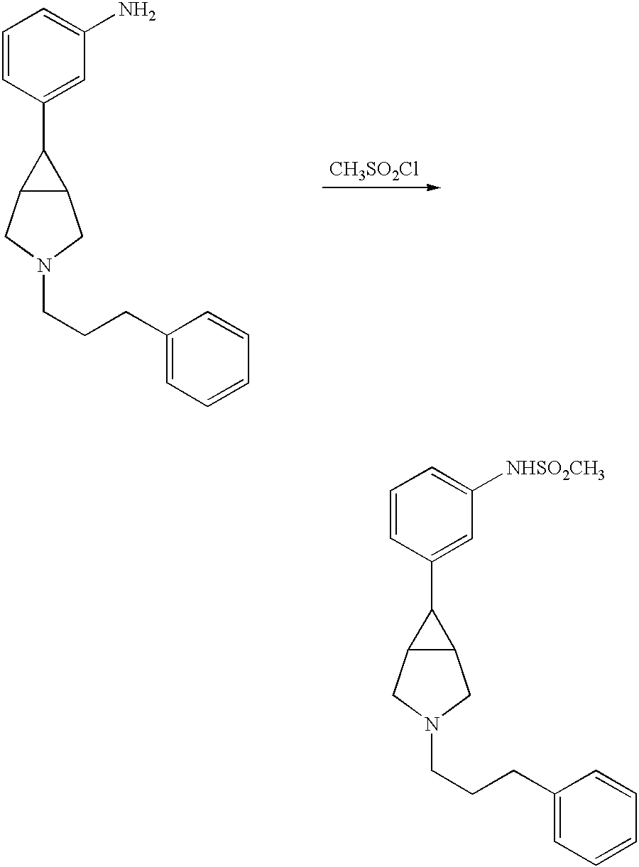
C1=CC(C2C3C2CN(CCCC2=CC=CC=C2)C3)=CC(N)=C1.[CH3SO2Cl].C1=CC(C2C3C2CN(CCCC2=CC=CC=C2)C3)=CC([NHSO2CH3])=C1
